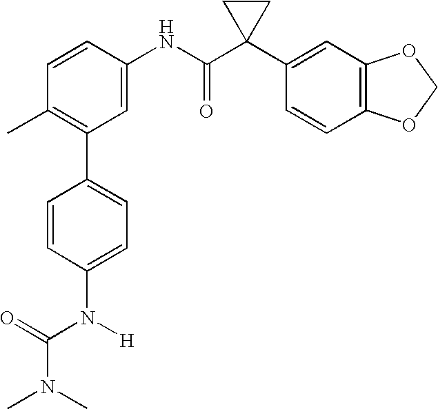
C1(NC(C2(C3=CC4=C(C=C3)OCO4)CC2)=O)=CC(C2=CC=C(N(C(=O)N(C)C)[H])C=C2)=C(C)C=C1
